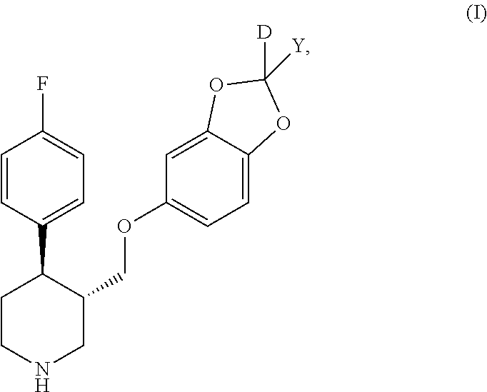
C1=CC(C2CCNCC2COC2=CC=C3C(=C2)OC([D])([Y])O3)=CC=C1F
